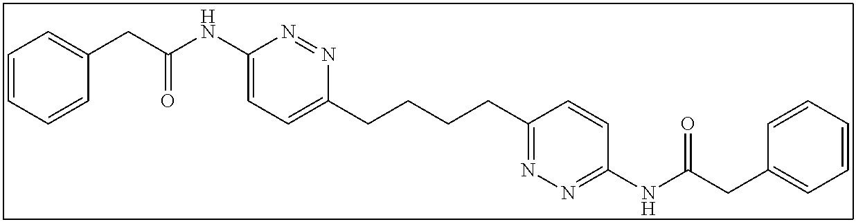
C1(NC(CC2=CC=CC=C2)=O)=CC=C(CCCCC2=NN=C(NC(CC3=CC=CC=C3)=O)C=C2)N=N1
